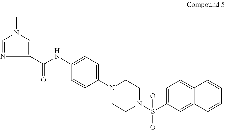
C(NC1=CC=C(N2CCN(S(C3=CC=C4C(=C3)C=CC=C4)(=O)=O)CC2)C=C1)(=O)C1=CN(C)C=N1
